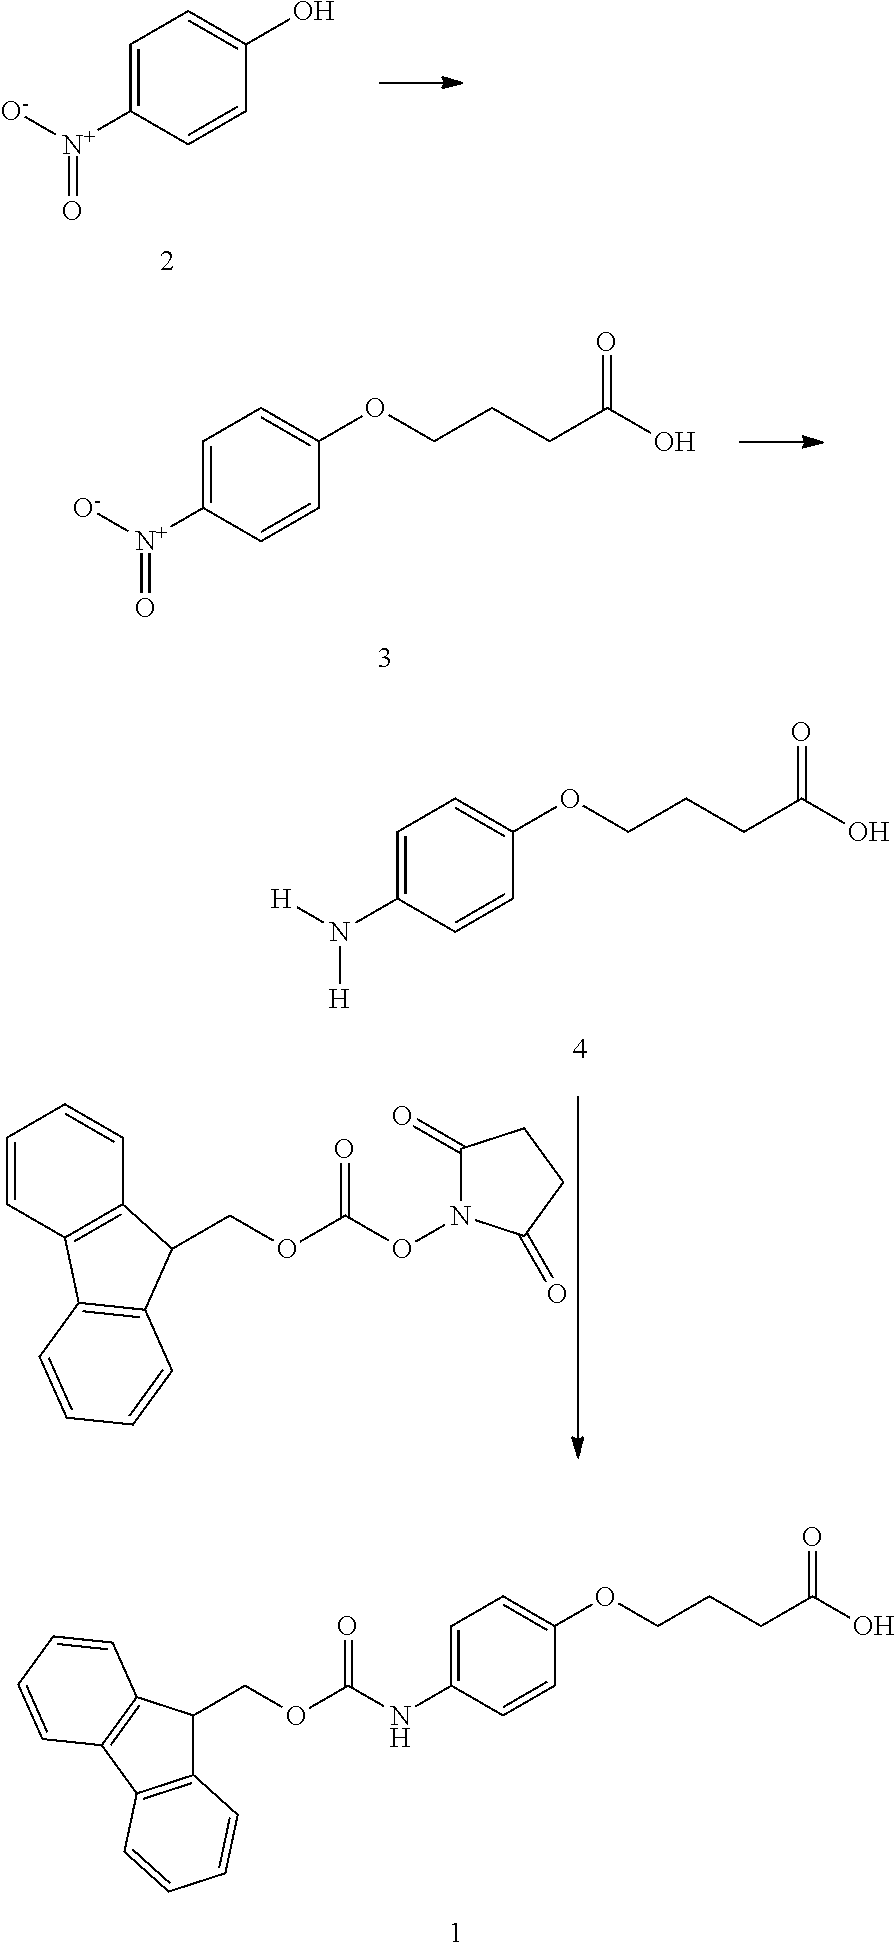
C1=C([N+]([O-])=O)C=CC(O)=C1.C1=C([N+]([O-])=O)C=CC(OCCCC(O)=O)=C1.C1=CC2=C(C=C1)C(COC(ON1C(=O)CCC1=O)=O)C1=C2C=CC=C1.C1=C(N([H])[H])C=CC(OCCCC(O)=O)=C1.C1=C(NC(OCC2C3=C(C4=C2C=CC=C4)C=CC=C3)=O)C=CC(OCCCC(O)=O)=C1
